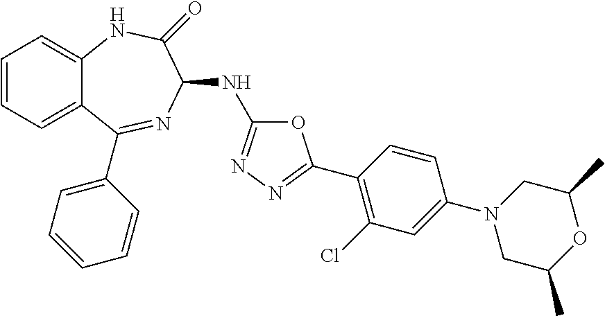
C1=CC=C2C(=C1)NC(=O)C(NC1=NN=C(C3=C(Cl)C=C(N4CC(C)OC(C)C4)C=C3)O1)N=C2C1=CC=CC=C1
